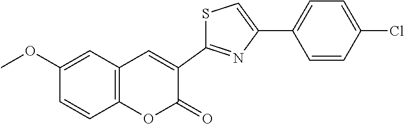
C12=C(C=C(OC)C=C1)C=C(C1=NC(C3=CC=C(Cl)C=C3)=CS1)C(=O)O2
